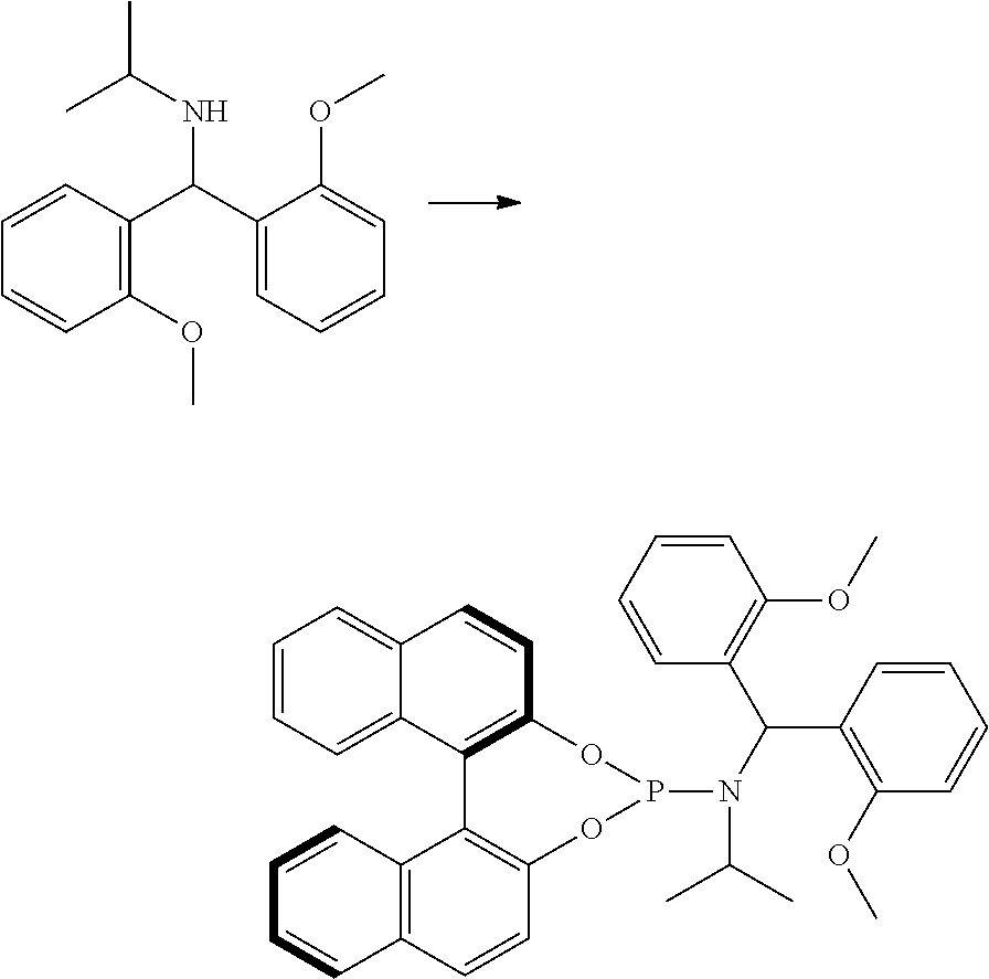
C1=CC(C(C2=CC=CC=C2OC)NC(C)C)=C(OC)C=C1.C1=CC=C2C(=C1)C=CC1=C2C2=C(C=CC3=C2C=CC=C3)OP(N(C(C2=C(OC)C=CC=C2)C2=C(OC)C=CC=C2)C(C)C)O1
